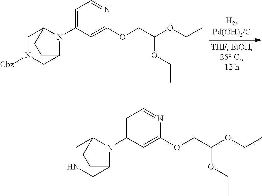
C1=C(N2C3CN([Cbz])CC2CC3)C=C(OCC(OCC)OCC)N=C1.C1=C(N2C3CNCC2CC3)C=C(OCC(OCC)OCC)N=C1
